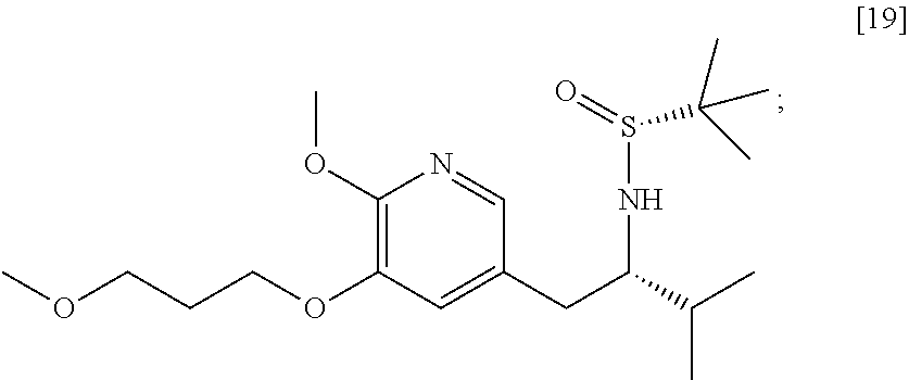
COCCCOC1=C(OC)N=CC(CC(C(C)C)NS(=O)C(C)(C)C)=C1
